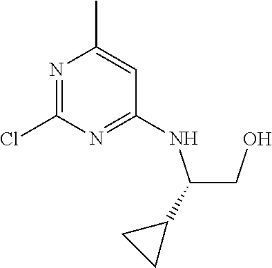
C(CO)(NC1=NC(Cl)=NC(C)=C1)C1CC1
